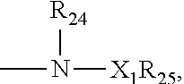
CN([X1R25])[R24]
